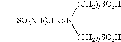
C[SO2NH(CH2)3N]([(CH2)3SO3H])[(CH2)3SO3H]
